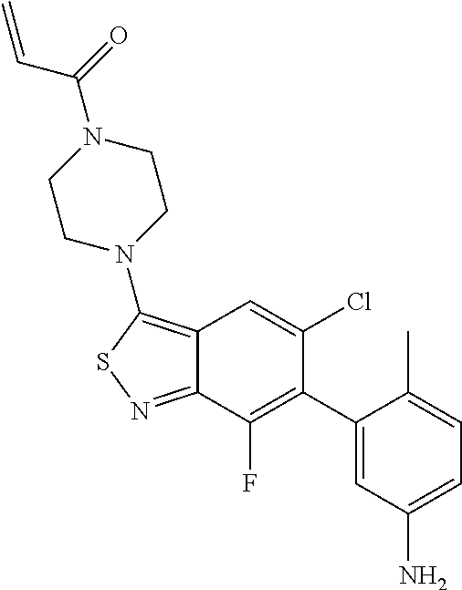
C12=C(N3CCN(C(=O)C=C)CC3)SN=C1C(F)=C(C1=CC(N)=CC=C1C)C(Cl)=C2
